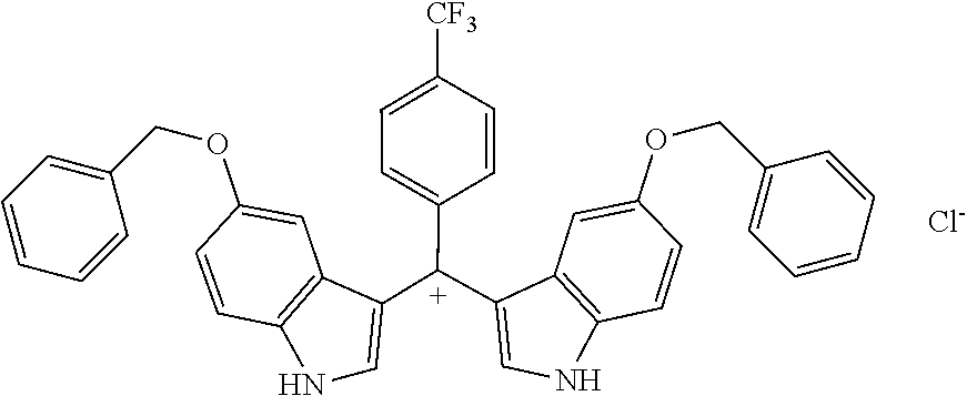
C1=CC2=C(C=C1OCC1=CC=CC=C1)C([C+](C1=CC=C([CF3])C=C1)C1=CNC3=C1C=C(OCC1=CC=CC=C1)C=C3)=CN2.[Cl-]
